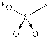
OS(C)(->O)->O
